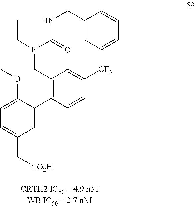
C1=C(OC)C(C2=C(CN(CC)C(=O)NCC3=CC=CC=C3)C=C([CF3])C=C2)=CC(C[CO2H])=C1
